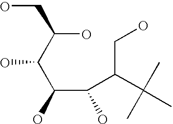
OC(C(C(C(C(CO)C(C)(C)C)O)O)O)CO
